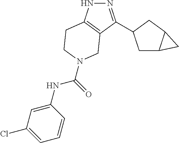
N1=C(C2CC3C(C2)C3)C2=C(N1)CCN(C(NC1=CC(Cl)=CC=C1)=O)C2
